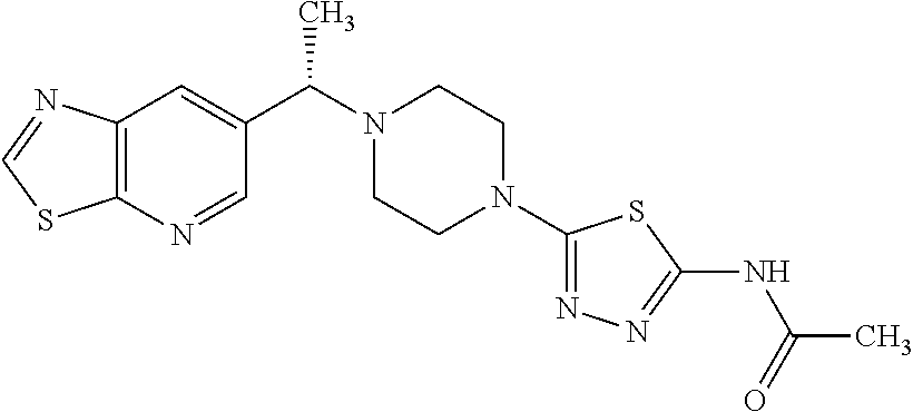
C12=C(C=C(C(N3CCN(C4=NN=C(NC(=O)C)S4)CC3)C)C=N1)N=CS2
